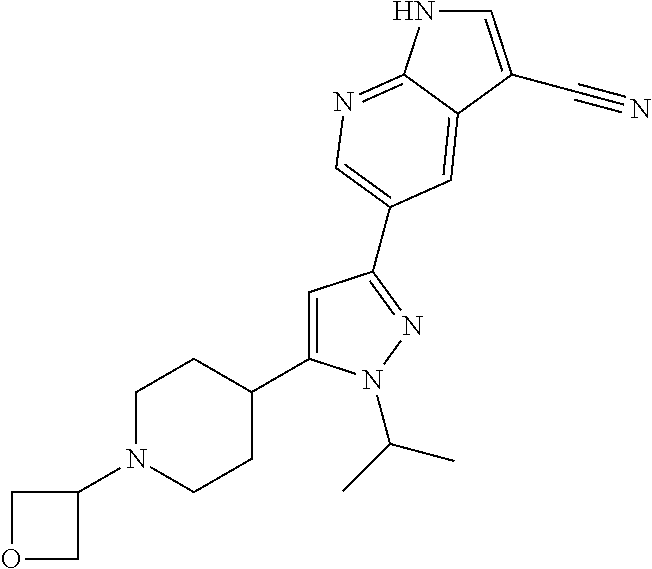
C1(C2=CC(C3=CN=C4NC=C(C#N)C4=C3)=NN2C(C)C)CCN(C2COC2)CC1
